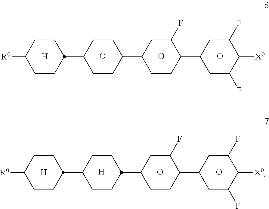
O.O.O.C1C(C2CCC([R0])CC2)CCC(C2CCC(C3CC(F)C([X0])C(F)C3)C(F)C2)C1.[H].[H].O.O.C1C(C2CCC([R0])CC2)CCC(C2CCC(C3CC(F)C([X0])C(F)C3)C(F)C2)C1.[H]
